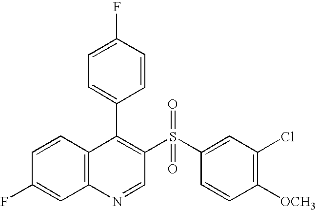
C12=C(C=CC(F)=C1)C(C1=CC=C(F)C=C1)=C(S(C1=CC(Cl)=C([OCH3])C=C1)(=O)=O)C=N2
